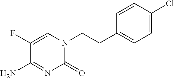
C1(=O)N(CCC2=CC=C(Cl)C=C2)C=C(F)C(N)=N1
